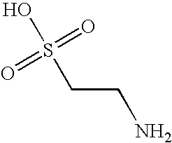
O=S(=O)(O)CCN
